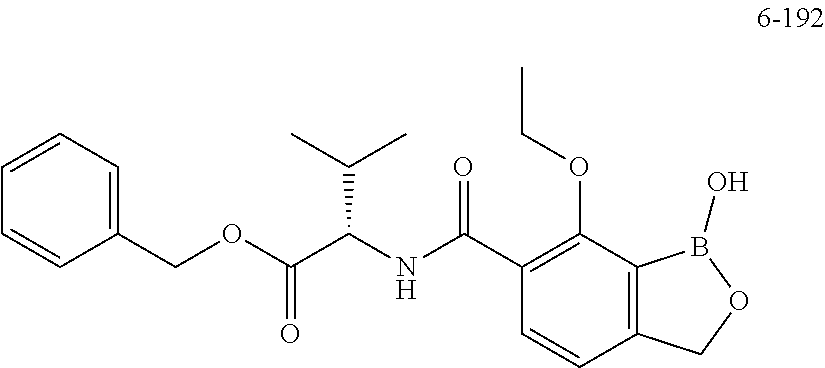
C1=CC=C(COC(C(NC(C2=C(OCC)C3=C(C=C2)COB3O)=O)C(C)C)=O)C=C1
